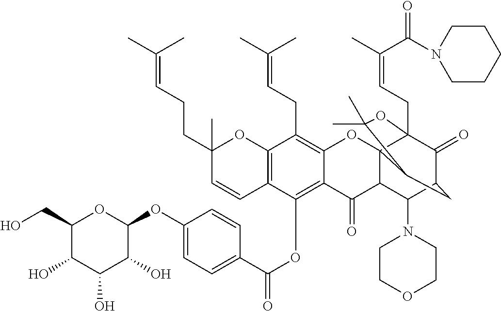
C1(O)C(CO)OC(OC2=CC=C(C(=O)OC3=C4C(=C(CC=C(C)C)C5=C3C=CC(C)(CCC=C(C)C)O5)OC35C(C4=O)C(N4CCOCC4)C4C(=O)C3(CC=C(C)C(=O)N3CCCCC3)OC(C)(C)C5C4)C=C2)C(O)C1O
